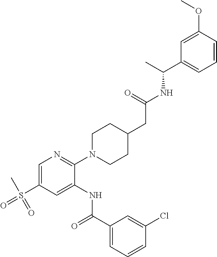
C1=C(S(C)(=O)=O)C=C(NC(C2=CC=CC(Cl)=C2)=O)C(N2CCC(CC(=O)NC(C3=CC=CC(OC)=C3)C)CC2)=N1
